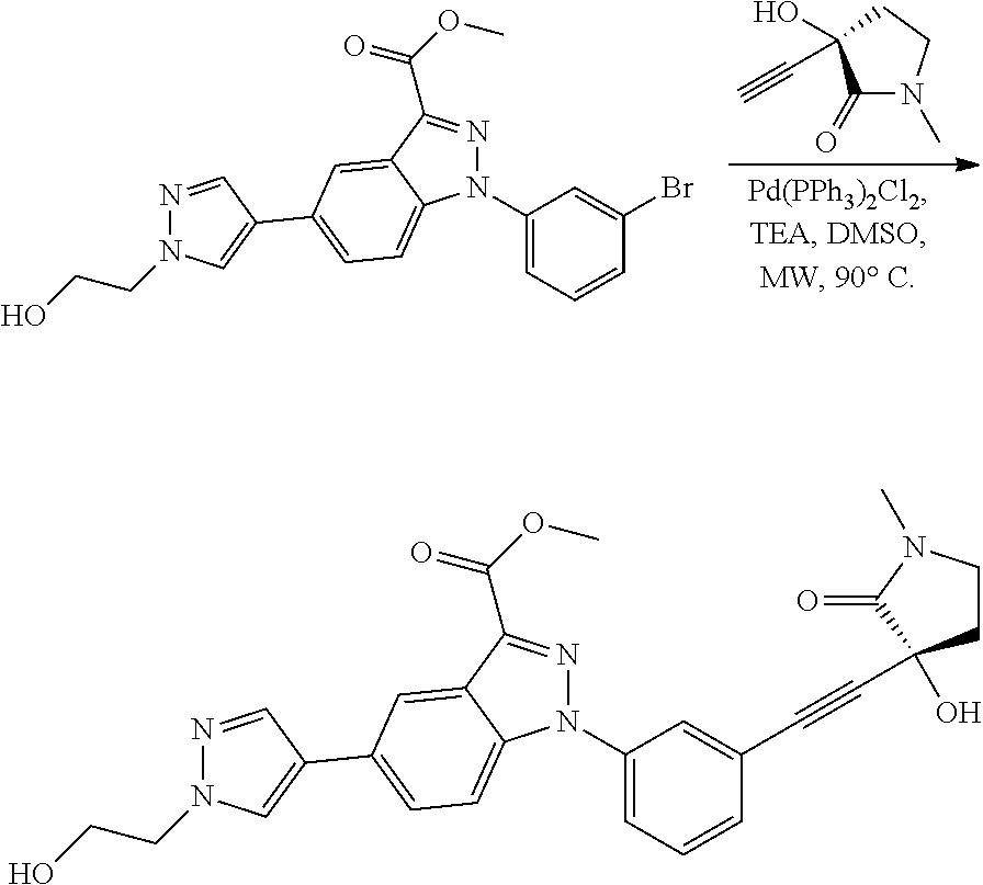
C1(=O)N(C)CCC1(O)C#C.N1=CC(C2=CC=C3N(C4=CC=CC(Br)=C4)N=C(C(OC)=O)C3=C2)=CN1CCO.N1=CC(C2=CC=C3N(C4=CC=CC(C#CC5(O)CCN(C)C5=O)=C4)N=C(C(OC)=O)C3=C2)=CN1CCO
